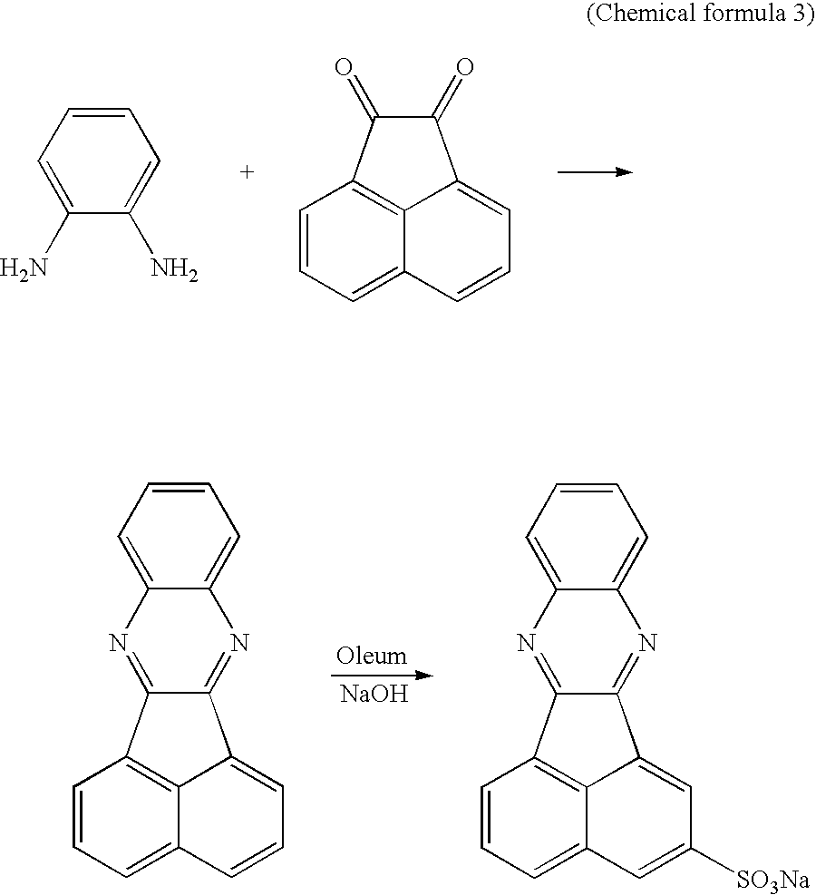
C1=CC=C(N)C(N)=C1.C1=CC=C2C=CC=C3C(=O)C(=O)C1=C23.[NaOH].C1=CC=C2C(=C1)N=C1C(=N2)C2=C3C(=CC=C2)C=CC=C13.C1=CC=C2C(=C1)N=C1C(=N2)C2=C3C(=CC=C2)C=C([SO3Na])C=C13
